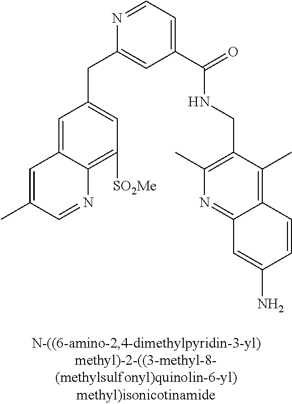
C1=C2C(=C([SO2Me])C=C1CC1=CC(C(NCC3=C(C)N=C4C(=C3C)C=CC(N)=C4)=O)=CC=N1)N=CC(C)=C2
